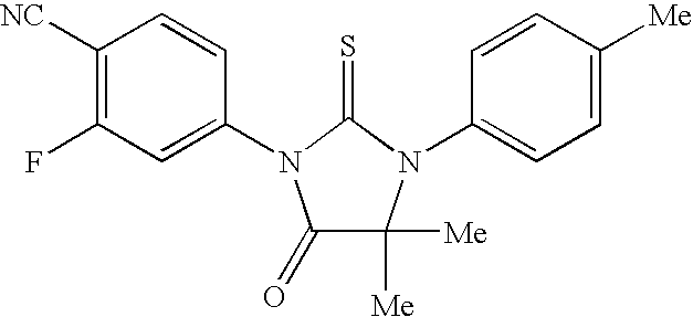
C1([NC])=C(F)C=C(N2C(=O)C([Me])([Me])N(C3=CC=C([Me])C=C3)C2=S)C=C1
